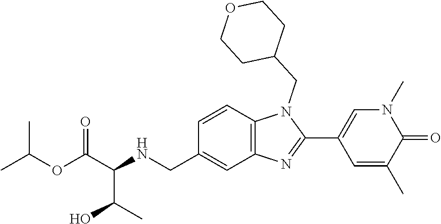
N1(C)C=C(C2=NC3=C(N2CC2CCOCC2)C=CC(CNC(C(OC(C)C)=O)C(C)O)=C3)C=C(C)C1=O
